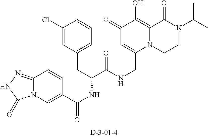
C12=NNC(=O)N1C=C(C(NC(C(NCC1=CC(=O)C(O)=C3N1CCN(C(C)C)C3=O)=O)CC1=CC=CC(Cl)=C1)=O)C=C2
